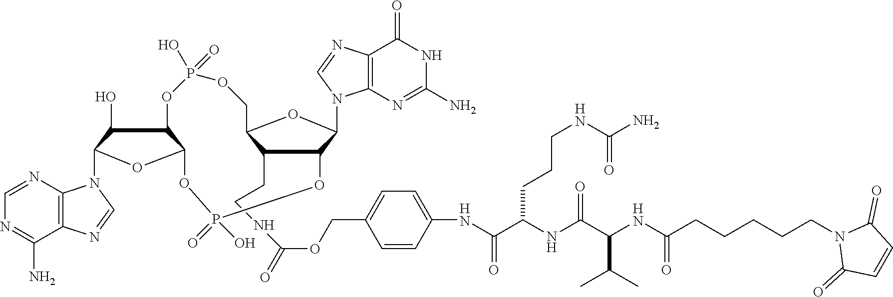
C1=C(COC(=O)NCCC2C3C(N4C5=C(C(=O)NC(N)=N5)N=C4)OC2COP(=O)(O)OC2C(O)C(N4C5=C(C(N)=NC=N5)N=C4)OC2OP(=O)(O)O3)C=CC(NC(C(CCCNC(=O)N)NC(C(NC(=O)CCCCCN2C(=O)C=CC2=O)C(C)C)=O)=O)=C1
